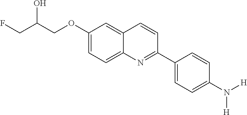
C1(OCC(CF)O)=CC=C2C(=C1)C=CC(C1=CC=C(N([H])[H])C=C1)=N2
